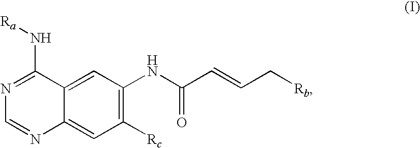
C1([Rc])=C(NC(C=CC[Rb])=O)C=C2C(=C1)N=CN=C2N[Ra]
